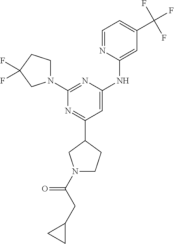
N1=C(C2CN(C(CC3CC3)=O)CC2)C=C(NC2=CC(C(F)(F)F)=CC=N2)N=C1N1CCC(F)(F)C1
